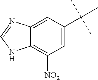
C12=C([NO2])C=C(C(C)(C)C)C=C1N=CN2
